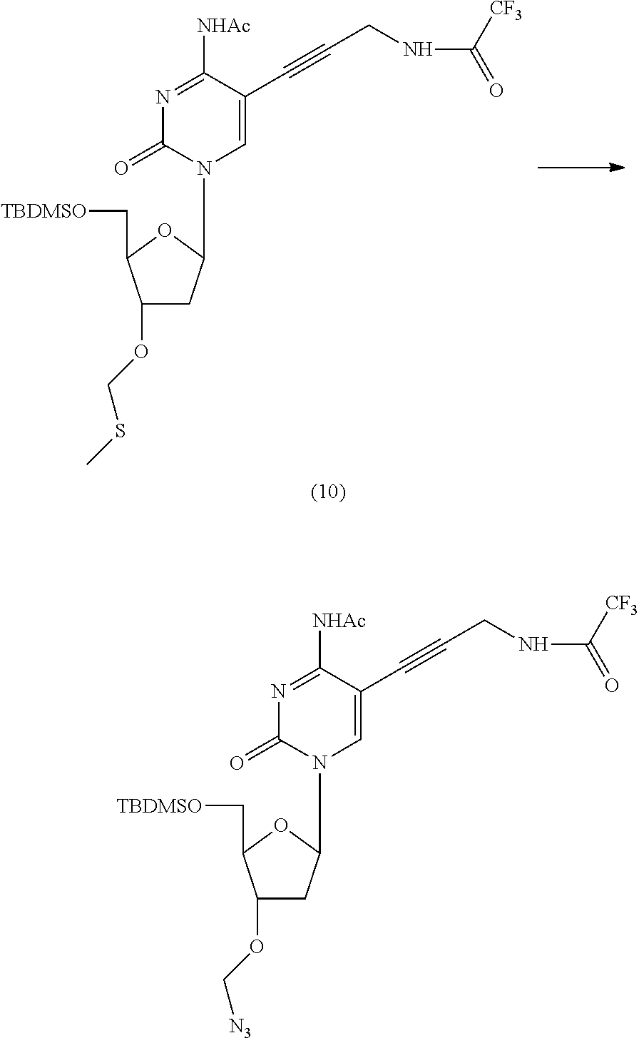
C1(OCSC)CC(N2C=C(C#CCNC([CF3])=O)C([NHAc])=NC2=O)OC1C[TBDMSO].C1(OC[N3])CC(N2C=C(C#CCNC([CF3])=O)C([NHAc])=NC2=O)OC1C[TBDMSO]
